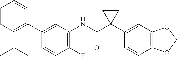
C1(C2=CC(NC(C3(C4=CC5=C(C=C4)OCO5)CC3)=O)=C(F)C=C2)=C(C(C)C)C=CC=C1
